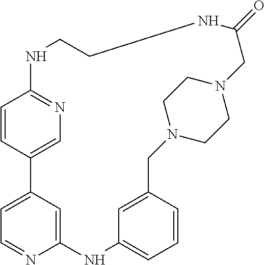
C1=CC2=CN=C1NCCNC(=O)CN1CCN(CC3=CC(=CC=C3)NC3=CC2=CC=N3)CC1
